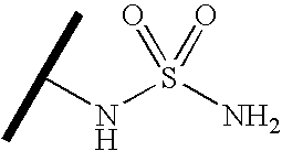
N(S(N)(=O)=O)C(C)C
